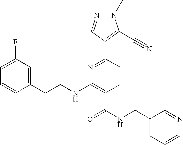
C1=CC(CCNC2=C(C(=O)NCC3=CC=CN=C3)C=CC(C3=C(C#N)N(C)N=C3)=N2)=CC(F)=C1
